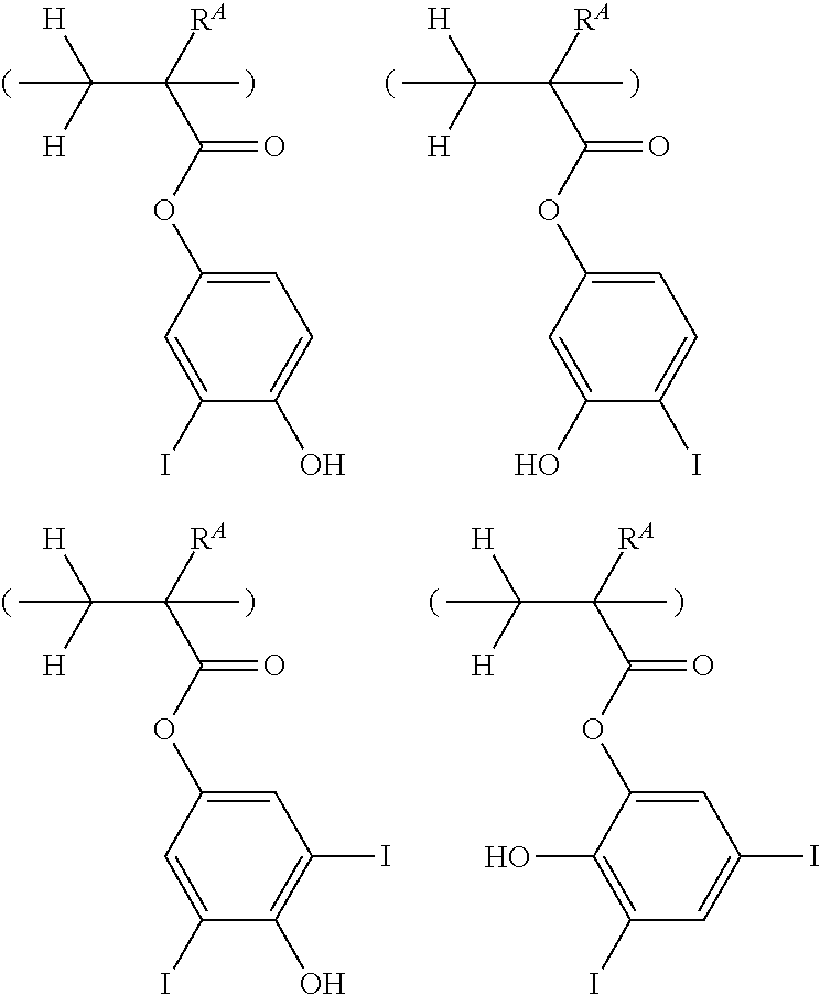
C(C([RA])(C([H])([H])C)C)(OC1=CC=C(O)C(I)=C1)=O.C(C([RA])(C([H])([H])C)C)(OC1=CC=C(I)C(O)=C1)=O.C(C([RA])(C([H])([H])C)C)(OC1=CC(I)=C(O)C(I)=C1)=O.C(C([RA])(C([H])([H])C)C)(OC1=CC(I)=CC(I)=C1O)=O
